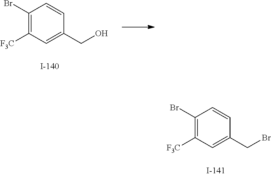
C1(Br)=C([F3C])C=C(CBr)C=C1.C1(Br)=C([F3C])C=C(CO)C=C1
